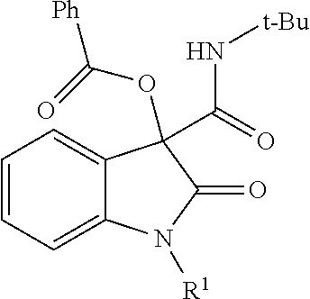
[Ph]C(=O)OC1(C(=O)N[t-Bu])C2=CC=CC=C2N([R1])C1=O
